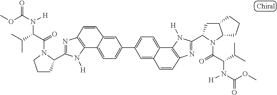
C12=C(N=C(C3CCCN3C(C(C(C)C)N([H])C(OC)=O)=O)N1[H])C=CC1=CC(C3=CC=C4C5=C(N=C(C6CC7C(N6C(=O)C(C(C)C)N([H])C(OC)=O)CCC7)N5[H])C=CC4=C3)=CC=C21
